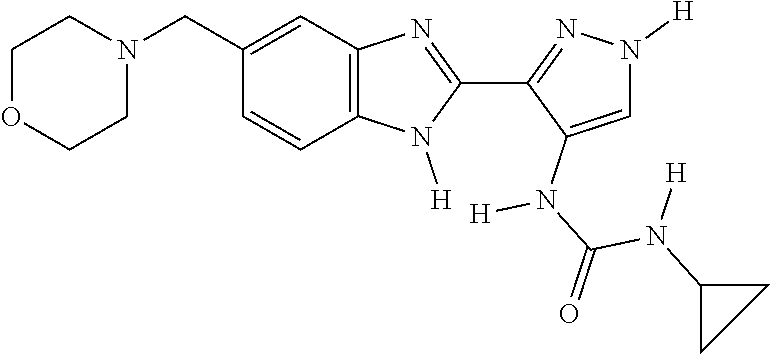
C12=C(C=C(CN3CCOCC3)C=C1)N=C(C1=NN([H])C=C1N(C(=O)N(C1CC1)[H])[H])N2[H]
